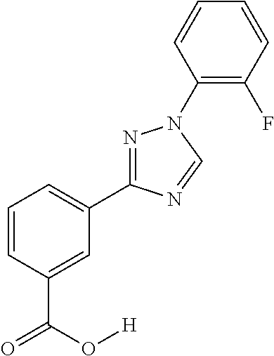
C1=CC=C(C2=NN(C3=C(F)C=CC=C3)C=N2)C=C1C(=O)O[H]
